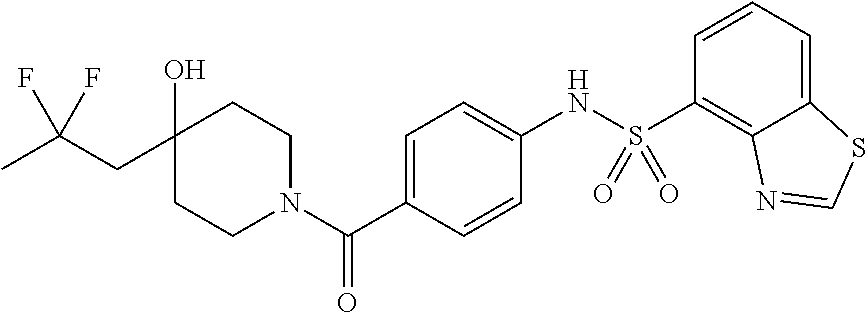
C1CN(C(C2=CC=C(NS(C3=C4C(=CC=C3)SC=N4)(=O)=O)C=C2)=O)CCC1(O)CC(F)(C)F
